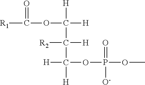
[R1]C(=O)OC([H])([H])C([H])([R2])C([H])([H])OP(=O)([O-])OC
